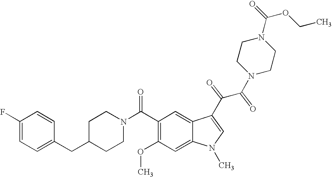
C1(F)=CC=C(CC2CCN(C(C3=C(OC)C=C4C(=C3)C(C(C(N3CCN(C(OCC)=O)CC3)=O)=O)=CN4C)=O)CC2)C=C1
